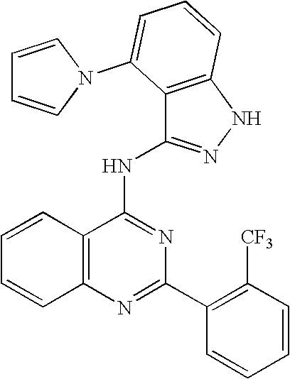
C12=C(N=C(C3=C([CF3])C=CC=C3)N=C1NC1=NNC3=C1C(N1C=CC=C1)=CC=C3)C=CC=C2
